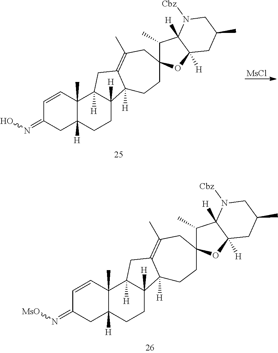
C1=CC2(C)C([H])(CC1=NO)CCC1([H])C2([H])CC2=C(C)CC3(CCC12[H])C(C)C1([H])C([H])(O3)CC(C)CN1[Cbz].[MsCl].C1=CC2(C)C([H])(CC1=N[MsO])CCC1([H])C2([H])CC2=C(C)CC3(CCC12[H])C(C)C1([H])C([H])(O3)CC(C)CN1[Cbz]
